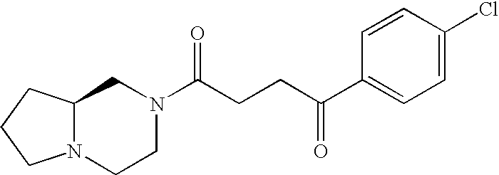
C12N(CCN(C(CCC(C3=CC=C(Cl)C=C3)=O)=O)C1)CCC2
